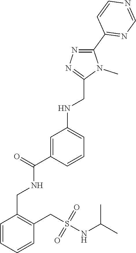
O=S(CC1=C(CNC(=O)C2=CC(NCC3=NN=C(C4=NC=NC=C4)N3C)=CC=C2)C=CC=C1)(=O)NC(C)C
